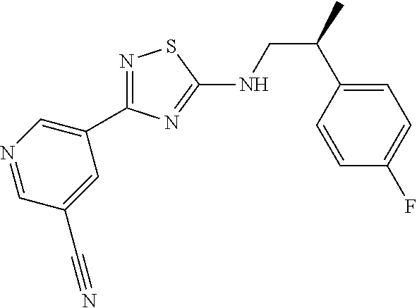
N1=C(C2=CN=CC(C#N)=C2)N=C(NCC(C)C2=CC=C(F)C=C2)S1
